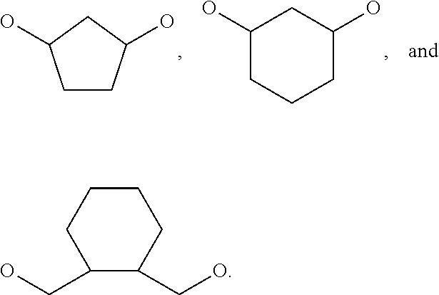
C1CC(O)CC1O.C1(O)CCCC(O)C1.C1CCC(CO)C(CO)C1
